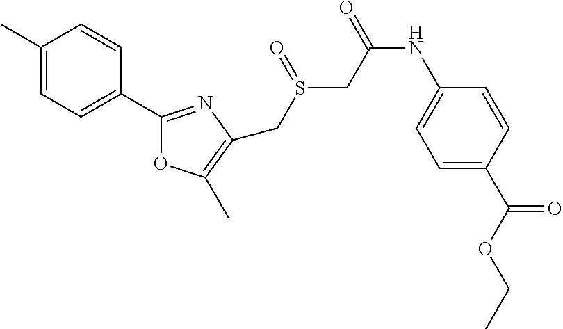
C1=C(C(OCC)=O)C=CC(NC(=O)CS(=O)CC2=C(C)OC(C3=CC=C(C)C=C3)=N2)=C1
